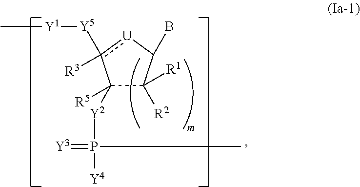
C1([R5])([Y2]P(=[Y3])(C)[Y4])C([R2])([R1])C(B)[U]c1([R3])[Y5][Y1]C
